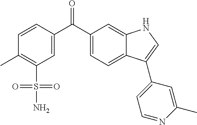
C1=C(C(C2=CC=C3C(=C2)NC=C3C2=CC=NC(C)=C2)=O)C=CC(C)=C1S(N)(=O)=O
